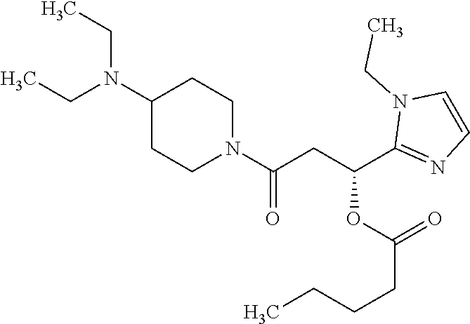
C1(N(CC)CC)CCN(C(CC(C2=NC=CN2CC)OC(CCCC)=O)=O)CC1
